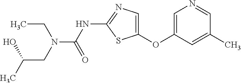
C1=C(OC2=CN=C(NC(=O)N(CC(C)O)CC)S2)C=C(C)C=N1
